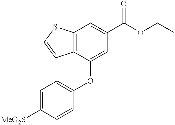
C12=C(C(OC3=CC=C([MeO2S])C=C3)=CC(C(OCC)=O)=C1)C=CS2
